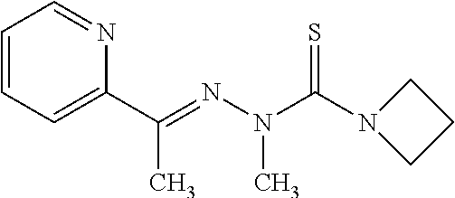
C1=CC=C(C(=NN(C(N2CCC2)=S)C)C)N=C1
